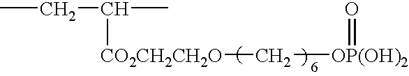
CCC(C)[CO2CH2CH2O]C[OP(OH)2]=O
